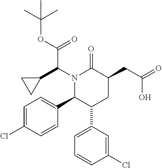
N1(C(C2CC2)C(OC(C)(C)C)=O)C(C2=CC=C(Cl)C=C2)C(C2=CC=CC(Cl)=C2)CC(CC(=O)O)C1=O
